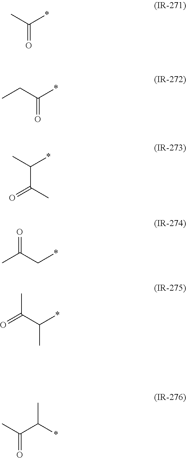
CC(*)=O.C(C(*)=O)C.CC(*)C(=O)C.O=C(C)C*.O=C(C(*)C)C.CC(C(*)C)=O
